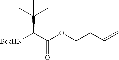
[BocHN]C(C(OCCC=C)=O)C(C)(C)C
